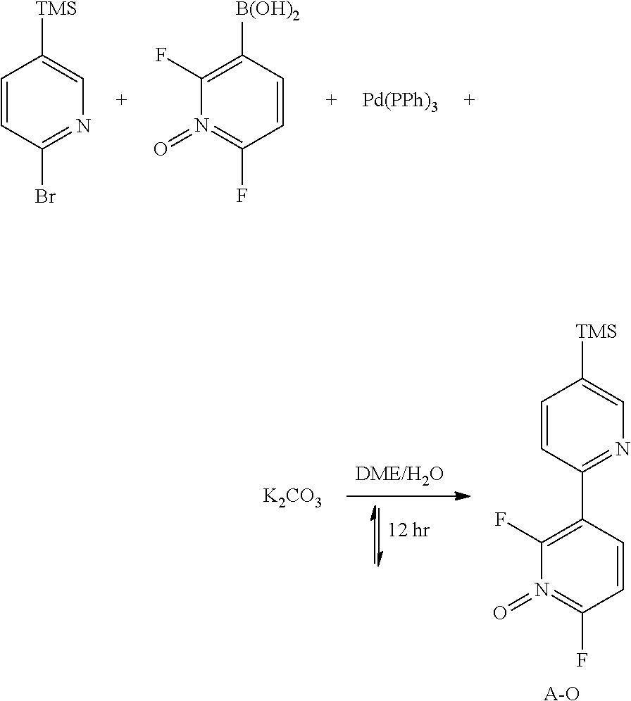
N1(=O)=C(F)C=CC([B(OH)2])=C1F.C1=CC(Br)=NC=C1[TMS].[Pd(PPh)3].[A-O].C1=CC(C2=C(F)N(=O)=C(F)C=C2)=NC=C1[TMS].[K2CO3]
